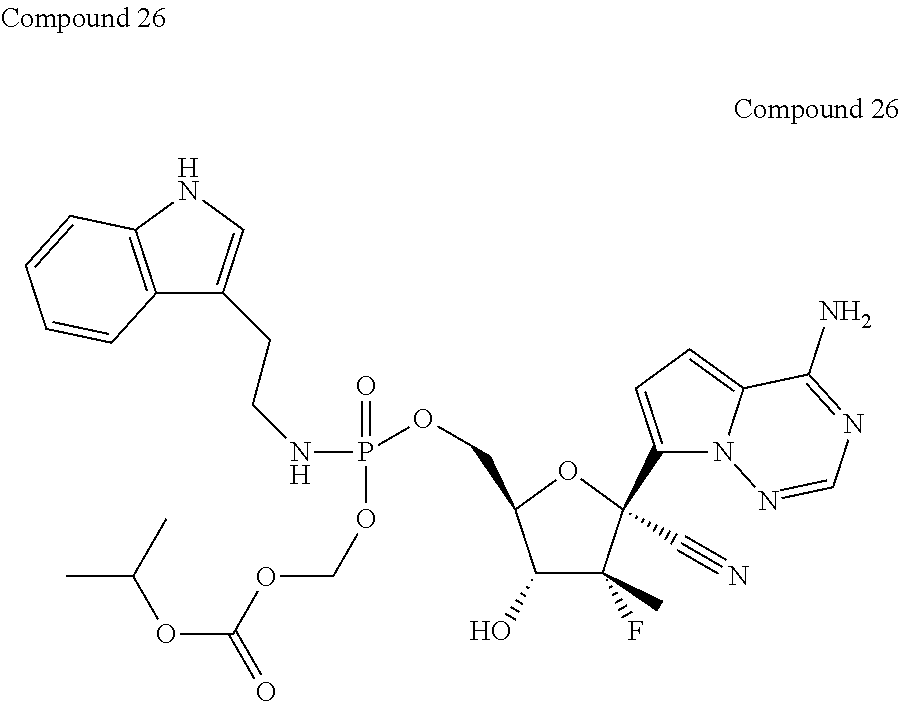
C12=C(NC=C1CCNP(=O)(OCC1C(O)C(F)(C)C(C3=CC=C4N3N=CN=C4N)(C#N)O1)OCOC(OC(C)C)=O)C=CC=C2
